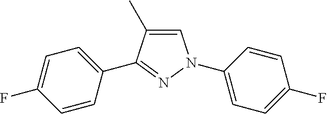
C1=C(C)C(C2=CC=C(F)C=C2)=NN1C1=CC=C(F)C=C1
